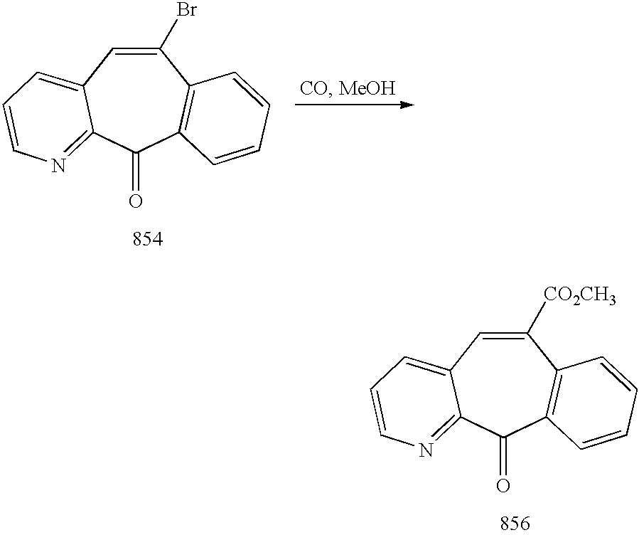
C1(Br)=CC2=CC=CN=C2C(=O)C2=C1C=CC=C2.C1([CO2CH3])=CC2=CC=CN=C2C(=O)C2=C1C=CC=C2
